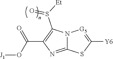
C(C1=C(S([Et])=O)N2C(=N1)SC([Y6])=[G5]2)(O[J1])=O
